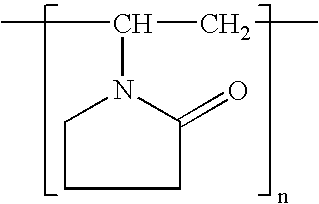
C1CN(C(CC)C)C(=O)C1
